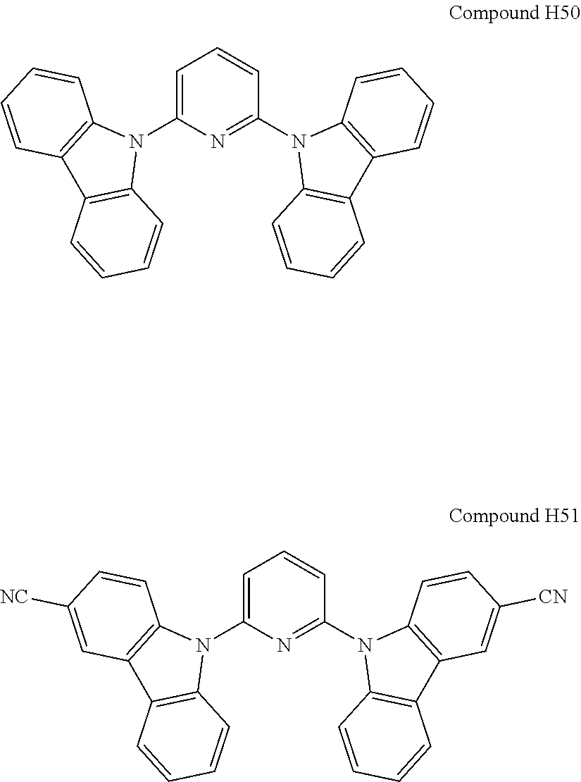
C1=C(N2C3=C(C4=C2C=CC=C4)C=CC=C3)N=C(N2C3=C(C4=C2C=CC=C4)C=CC=C3)C=C1.C1=C(N2C3=C(C4=C2C=CC=C4)C=C([NC])C=C3)N=C(N2C3=C(C4=C2C=CC([CN])=C4)C=CC=C3)C=C1
